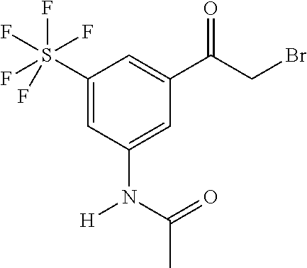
C1(S(F)(F)(F)(F)F)=CC(N([H])C(C)=O)=CC(C(CBr)=O)=C1
